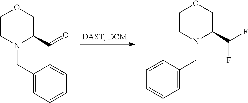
C1CN(CC2=CC=CC=C2)C(C=O)CO1.C1CN(CC2=CC=CC=C2)C(C(F)F)CO1
